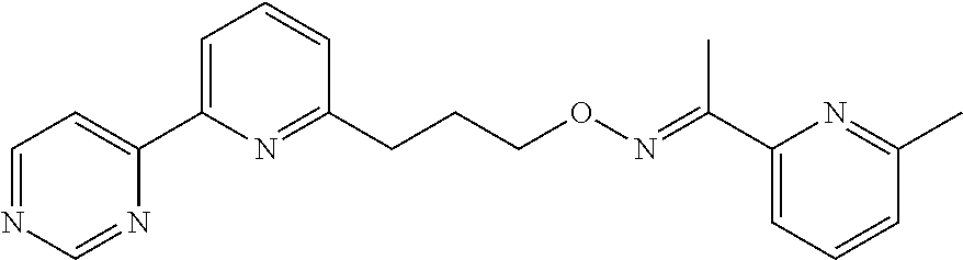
C1=NC=NC(C2=CC=CC(CCCON=C(C3=CC=CC(C)=N3)C)=N2)=C1
